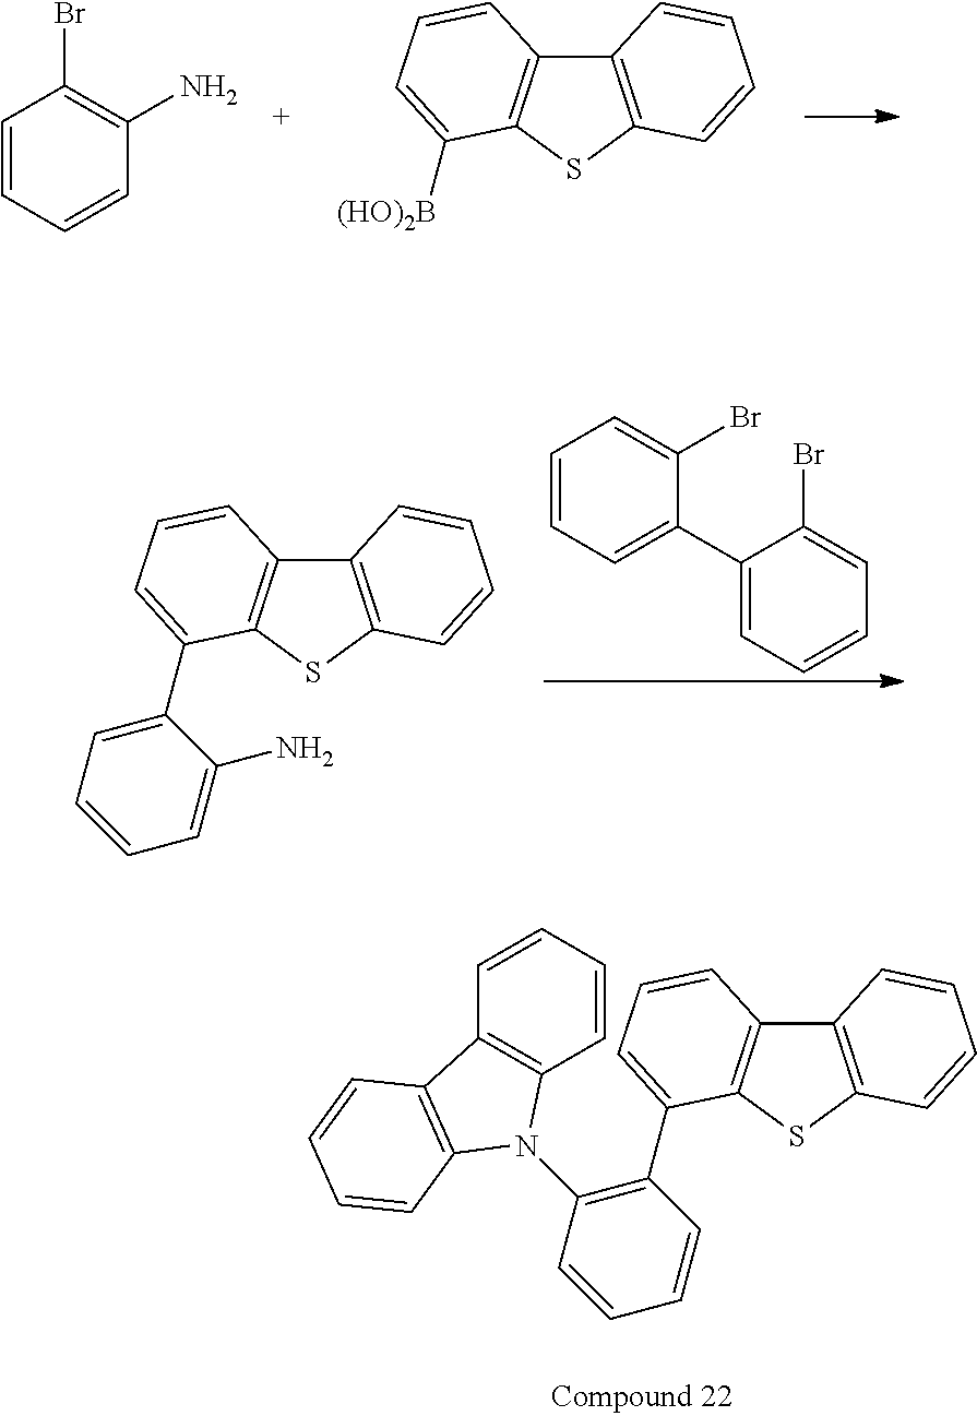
C1=CC=CC(N)=C1Br.C12=C(SC3=C1C=CC=C3[(HO)2B])C=CC=C2.C12=C(SC3=C1C=CC=C3C1=CC=CC=C1N)C=CC=C2.C1=CC=C(C2=CC=CC=C2Br)C(Br)=C1.C12=C(SC3=C1C=CC=C3C1=C(N3C4=C(C=CC=C4)C4=C3C=CC=C4)C=CC=C1)C=CC=C2
